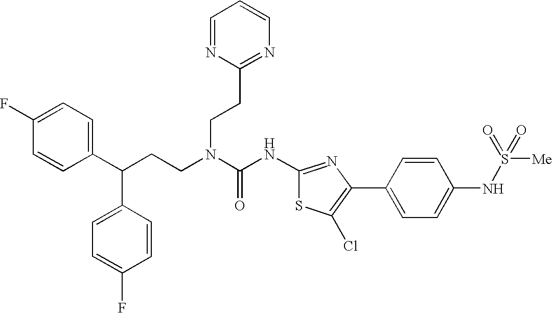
C1(C(CCN(C(NC2=NC(C3=CC=C(NS([Me])(=O)=O)C=C3)=C(Cl)S2)=O)CCC2=NC=CC=N2)C2=CC=C(F)C=C2)=CC=C(F)C=C1
